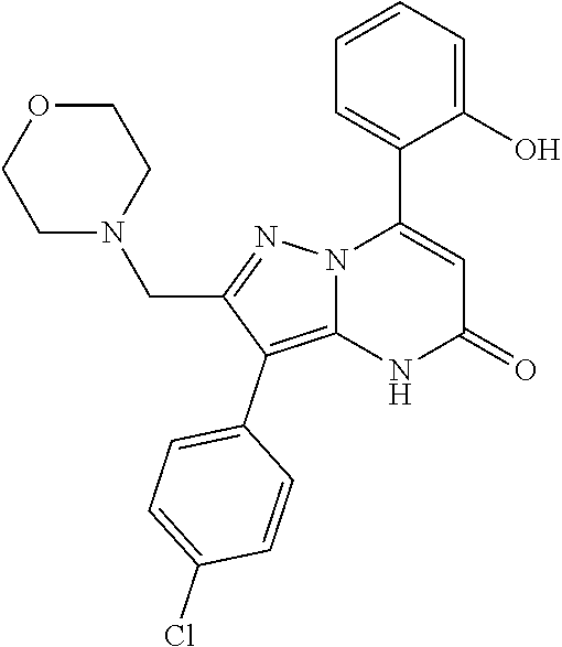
C1(O)=CC=CC=C1C1=CC(=O)NC2=C(C3=CC=C(Cl)C=C3)C(CN3CCOCC3)=NN12
